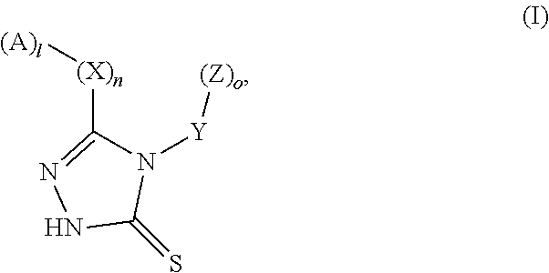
[(X)n](C1=NNC(=S)N1[Y][(Z)o])[(A)l]
